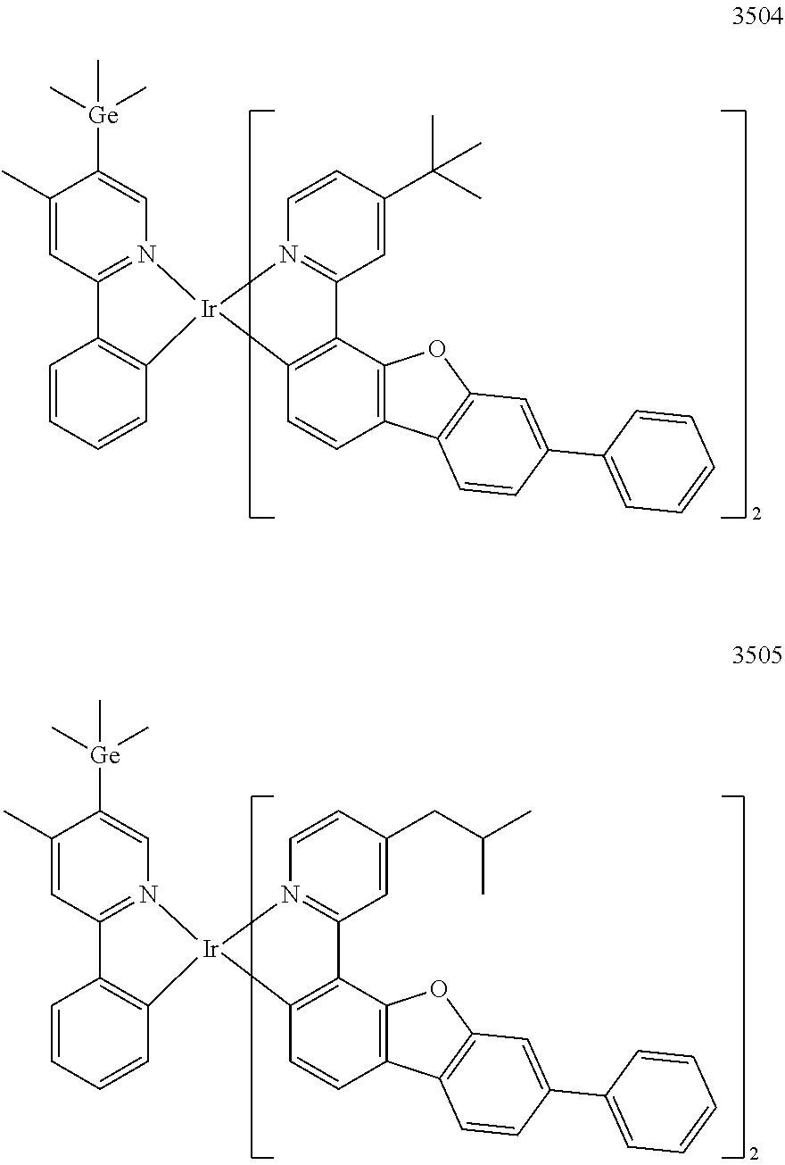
C1(C)=CC2=N(C=C1[Ge](C)(C)C)[Ir]1(C3=C2C=CC=C3)N2=C(C=C(C(C)(C)C)C=C2)C2=C1C=CC1=C2OC2=C1C=CC(C1=CC=CC=C1)=C2.C1(C)=CC2=N(C=C1[Ge](C)(C)C)[Ir]1(C3=C2C=CC=C3)N2=C(C=C(CC(C)C)C=C2)C2=C1C=CC1=C2OC2=C1C=CC(C1=CC=CC=C1)=C2
